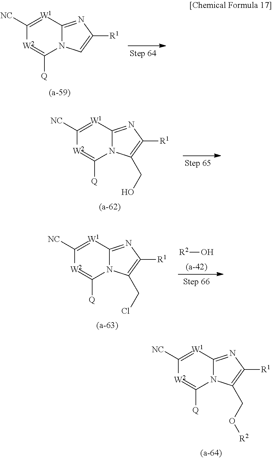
C1([NC])=[W1]C2=NC([R1])=CN2C([Q])=[W2]1.C1([NC])=[W1]C2=NC([R1])=C(CO)N2C([Q])=[W2]1.[R2]O.C1([NC])=[W1]C2=NC([R1])=C(CCl)N2C([Q])=[W2]1.C1([NC])=[W1]C2=NC([R1])=C(CO[R2])N2C([Q])=[W2]1
